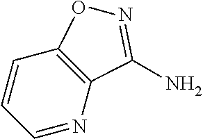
C1=NC2=C(C=C1)ON=C2N
